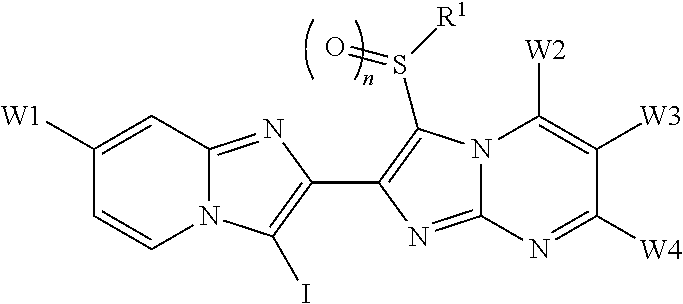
N12C(=NC(C3=C(S([R1])=O)N4C(=N3)N=C([W4])C([W3])=C4[W2])=C1I)C=C([W1])C=C2
